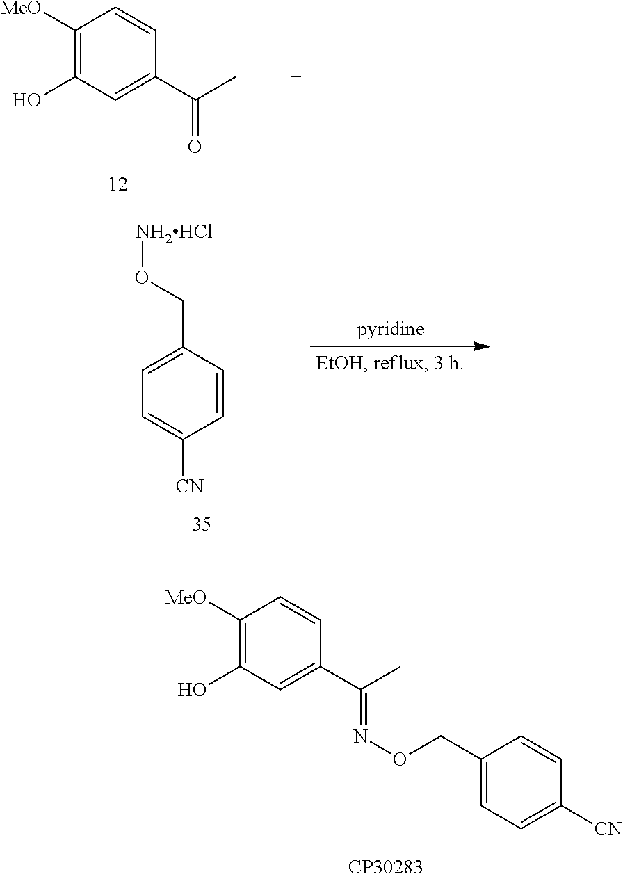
C1([MeO])=C(O)C=C(C(C)=O)C=C1.C1([MeO])=C(O)C=C(C(C)=NOCC2=CC=C([CN])C=C2)C=C1.C1=C(CO[NH2HCl])C=CC([CN])=C1
